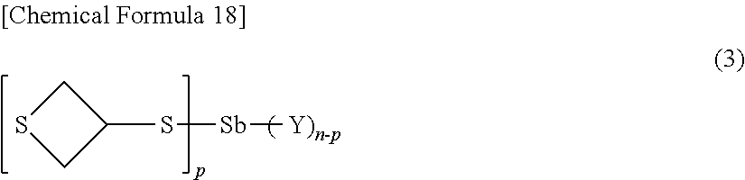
C1SCC1S[Sb][Y)n-p]
